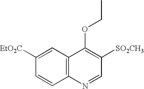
C1([EtO2C])=CC2=C(C=C1)N=CC([SO2CH3])=C2OCC
